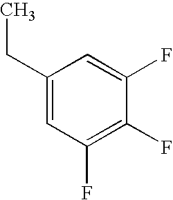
C1(CC)=CC(F)=C(F)C(F)=C1
